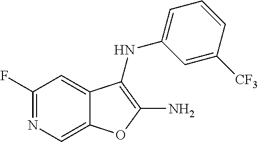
C1([CF3])=CC(NC2=C(N)OC3=CN=C(F)C=C32)=CC=C1
